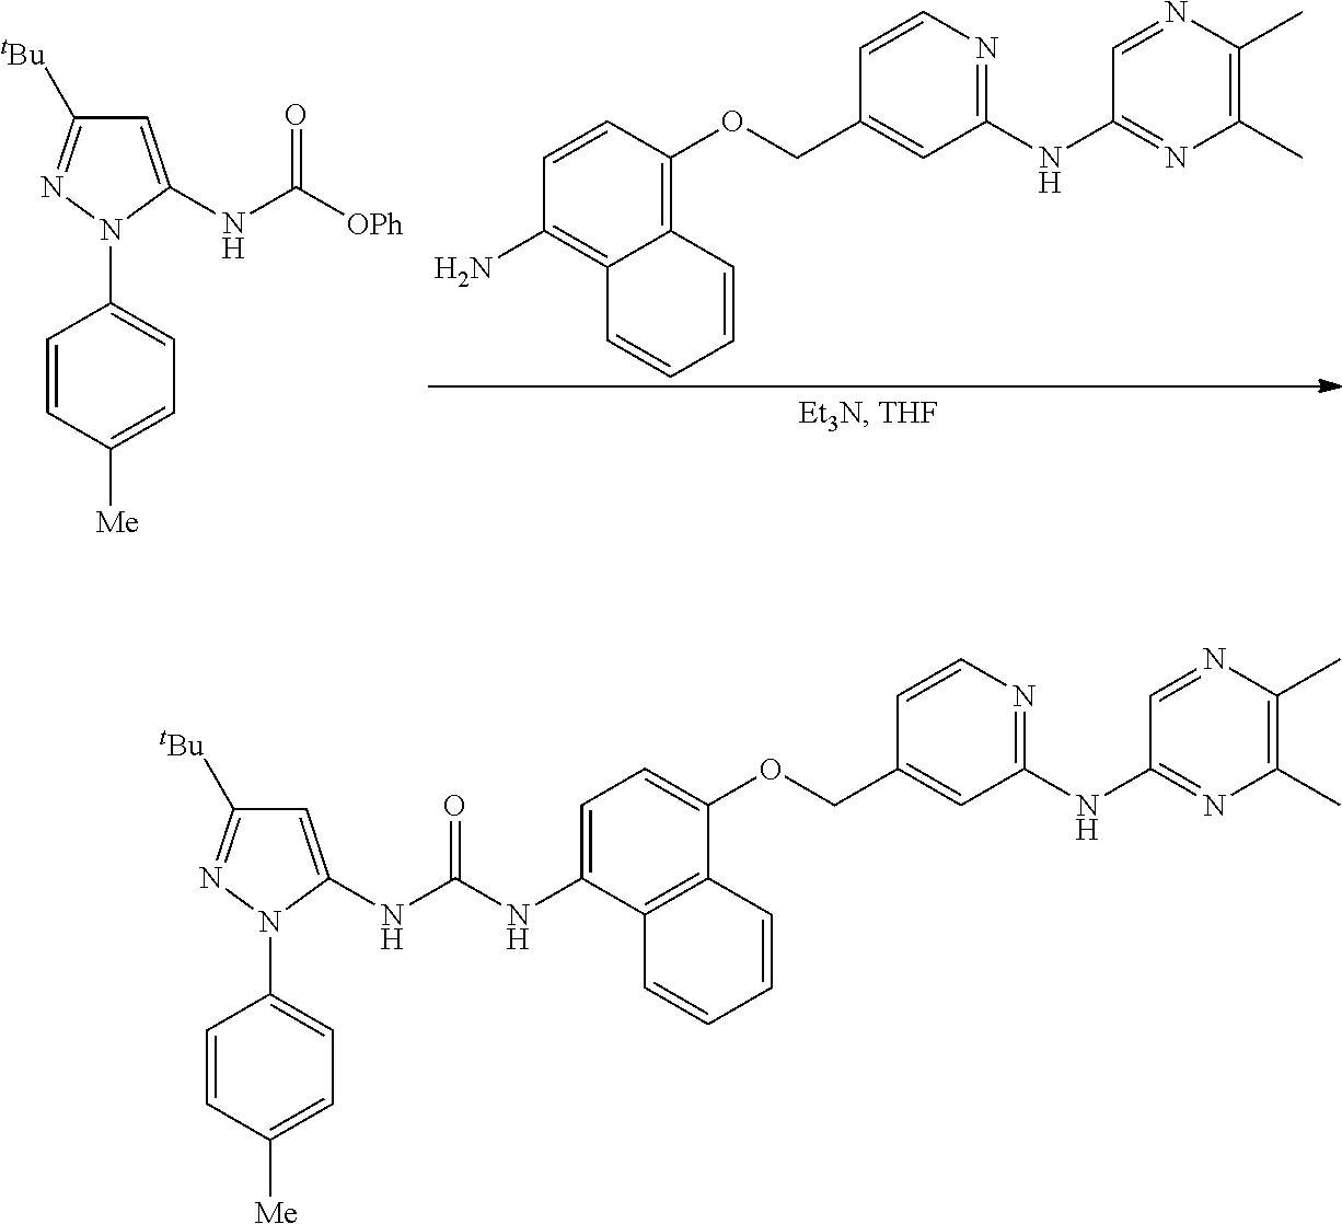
C1=CC(OCC2=CC(NC3=NC(C)=C(C)N=C3)=NC=C2)=C2C(=C1N)C=CC=C2.C1=C(NC([OPh])=O)N(C2=CC=C([Me])C=C2)N=C1[tBu].C1=C(NC(NC2=CC=C(OCC3=CC(NC4=NC(C)=C(C)N=C4)=NC=C3)C3=C2C=CC=C3)=O)N(C2=CC=C([Me])C=C2)N=C1[tBu]
